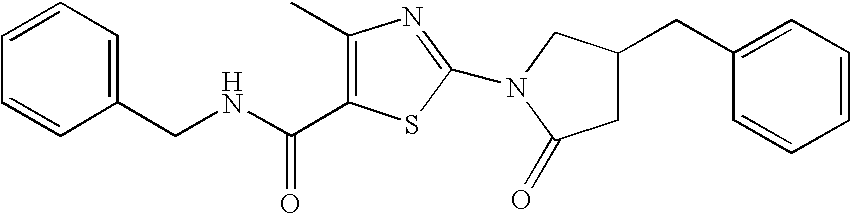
C1=CC=C(CNC(=O)C2=C(C)N=C(N3CC(CC4=CC=CC=C4)CC3=O)S2)C=C1
